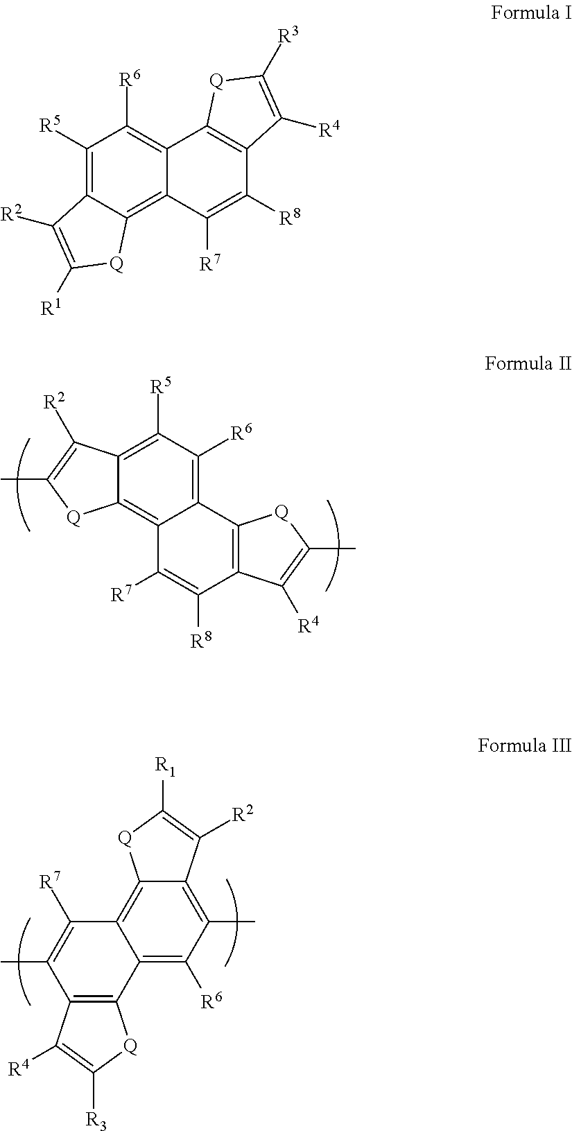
C12=C([R5])C([R6])=C3C(=C1[Q]C(C)=C2[R2])C([R7])=C([R8])C1=C3[Q]C(C)=C1[R4].C12=C(C3=C([R6])C(C)=C4C(=C3C([R7])=C1C)[Q]C([R1])=C4[R2])[Q]C([R3])=C2[R4].C1([R5])=C2C(=C3C(=C1[R6])C1=C(C([R8])=C3[R7])C([R4])=C([R3])[Q]1)[Q]C([R1])=C2[R2]
